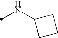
N(C1CCC1)C
